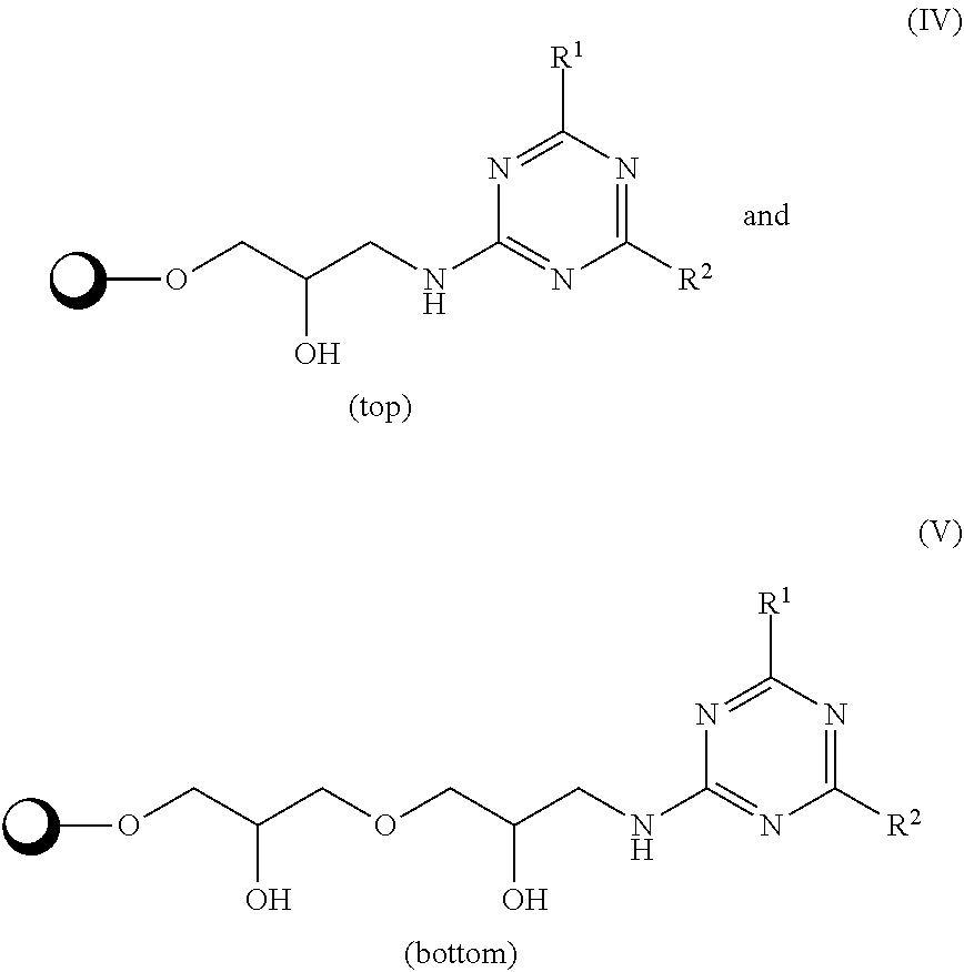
COCC(CNC1=NC([R2])=NC([R1])=N1)O.O(CC(CNC1=NC([R2])=NC([R1])=N1)O)CC(COC)O
